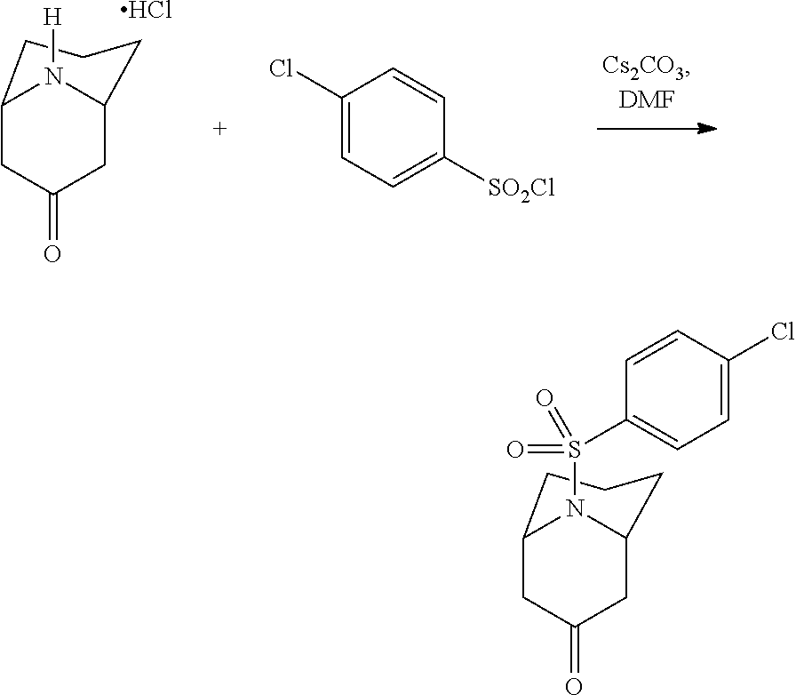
C12CC(=O)CC(N1[H])CCC2.Cl.ClC1=CC=C([SO2Cl])C=C1.C12CC(=O)CC(N1S(C1=CC=C(Cl)C=C1)(=O)=O)CCC2
